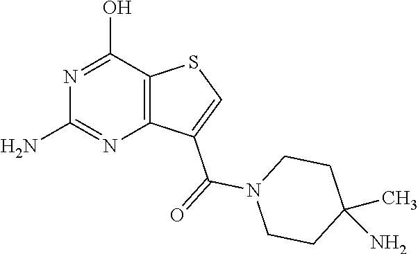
C1(N)=NC2=C(C(O)=N1)SC=C2C(N1CCC(C)(N)CC1)=O
